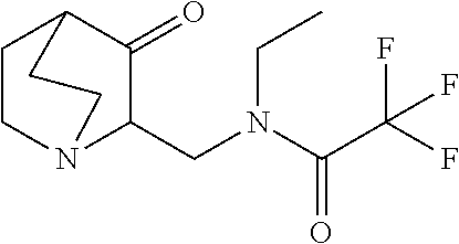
C1CN2C(CN(C(C(F)(F)F)=O)CC)C(=O)C1CC2
